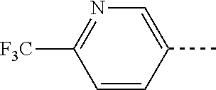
C1=C(C)C=CC([F3C])=N1
